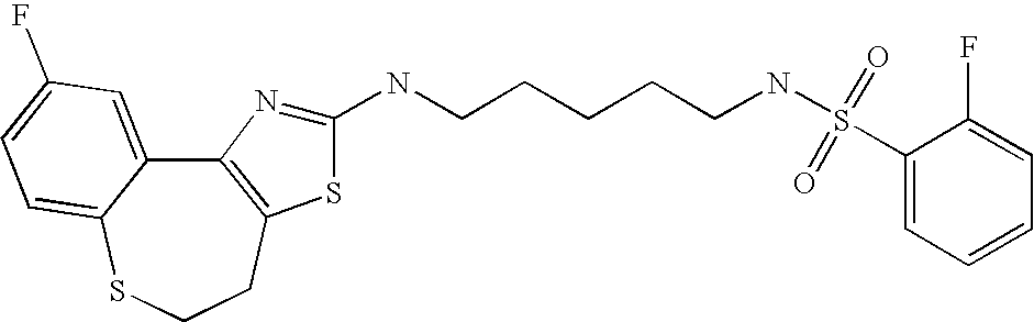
C12=C(CCSC3=CC=C(F)C=C13)SC(NCCCCCNS(=O)(C1=CC=CC=C1F)=O)=N2
